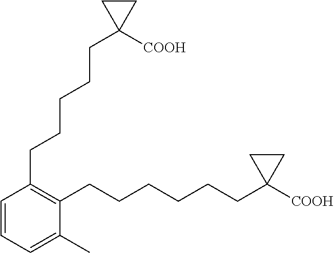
C1(CCCCCC2([COOH])CC2)=C(CCCCCCC2([COOH])CC2)C(C)=CC=C1
